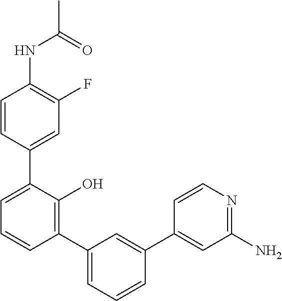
C1(NC(C)=O)=C(F)C=C(C2=CC=CC(C3=CC=CC(C4=CC(N)=NC=C4)=C3)=C2O)C=C1
